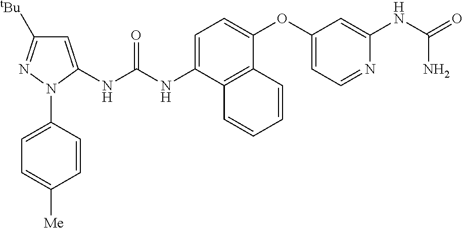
C1=C(NC(NC2=CC([tBu])=NN2C2=CC=C([Me])C=C2)=O)C2=C(C(OC3=CC=NC(NC(=O)N)=C3)=C1)C=CC=C2
